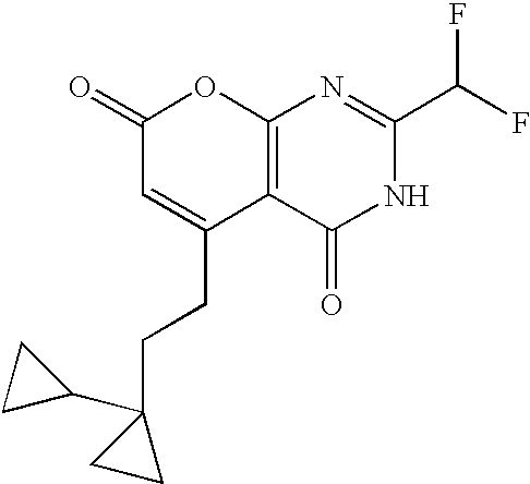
C1(=O)C=C(CCC2(C3CC3)CC2)C2=C(O1)N=C(C(F)F)NC2=O
